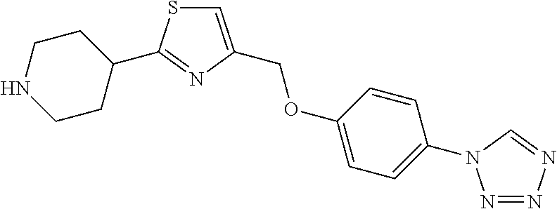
C1CNCCC1C1=NC(COC2=CC=C(N3N=NN=C3)C=C2)=CS1
